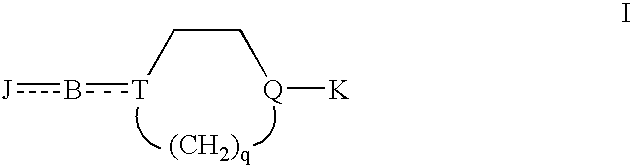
[Q]([K])CC[T]b[J]
